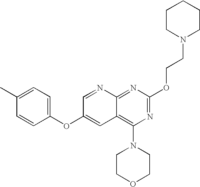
C1=C(C)C=CC(OC2=CC3=C(N4CCOCC4)N=C(OCCN4CCCCC4)N=C3N=C2)=C1
